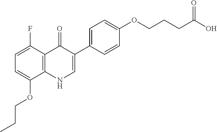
C1=C(F)C2=C(C(OCCC)=C1)NC=C(C1=CC=C(OCCCC(O)=O)C=C1)C2=O
